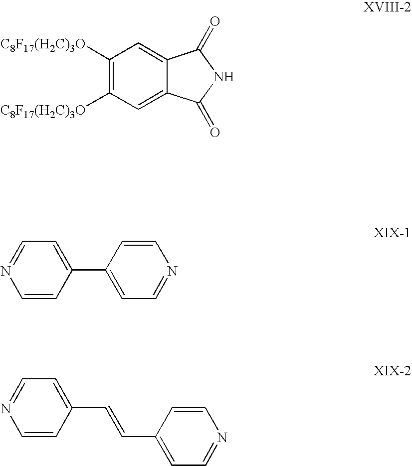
C1([C8F17(H2C)3O])=C([C8F17(H2C)3O])C=C2C(=C1)C(=O)NC2=O.C1=CC(C2=CC=NC=C2)=CC=N1.C1=CC(C=CC2=CC=NC=C2)=CC=N1
